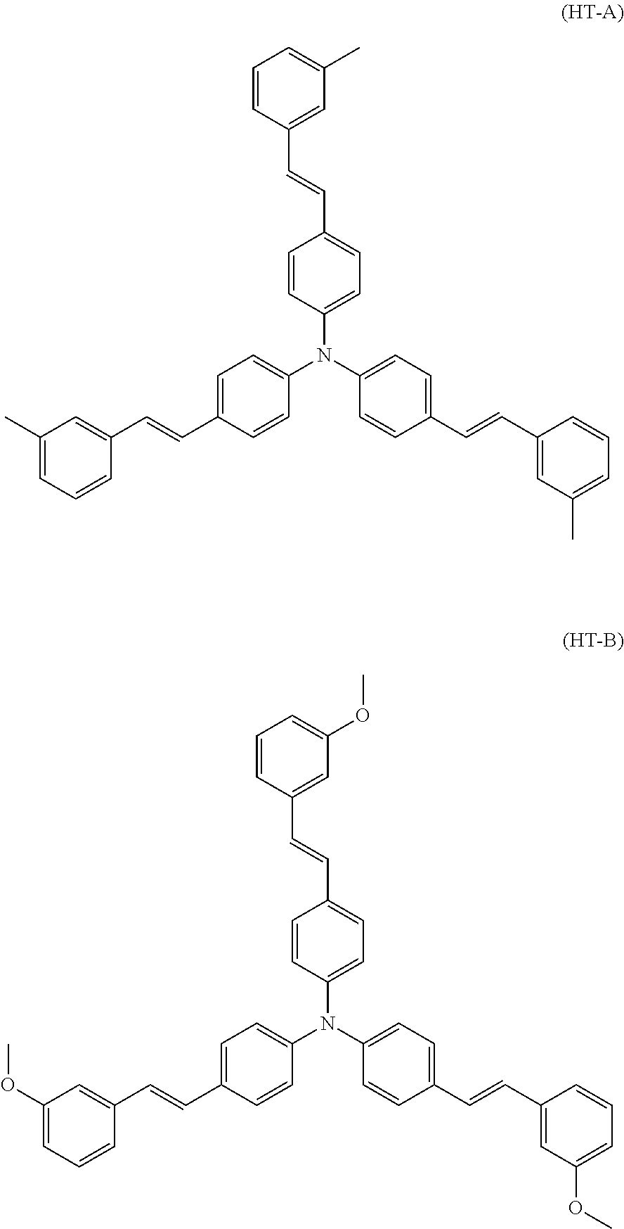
C1(N(C2=CC=C(C=CC3=CC(C)=CC=C3)C=C2)C2=CC=C(C=CC3=CC(C)=CC=C3)C=C2)=CC=C(C=CC2=CC(C)=CC=C2)C=C1.C1(N(C2=CC=C(C=CC3=CC(OC)=CC=C3)C=C2)C2=CC=C(C=CC3=CC(OC)=CC=C3)C=C2)=CC=C(C=CC2=CC(OC)=CC=C2)C=C1
